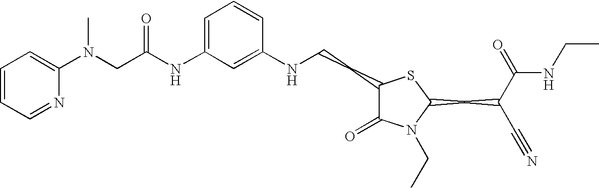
C1(NCCC2C(=O)N(CC)C(CC(C#N)C(=O)NCC)S2)=CC(NC(CN(C2=CC=CC=N2)C)=O)=CC=C1
